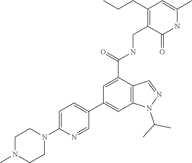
C1(N2CCN(C)CC2)=CC=C(C2=CC3=C(C(C(=O)NCC4=C(CCC)C=C(C)NC4=O)=C2)C=NN3C(C)C)C=N1
